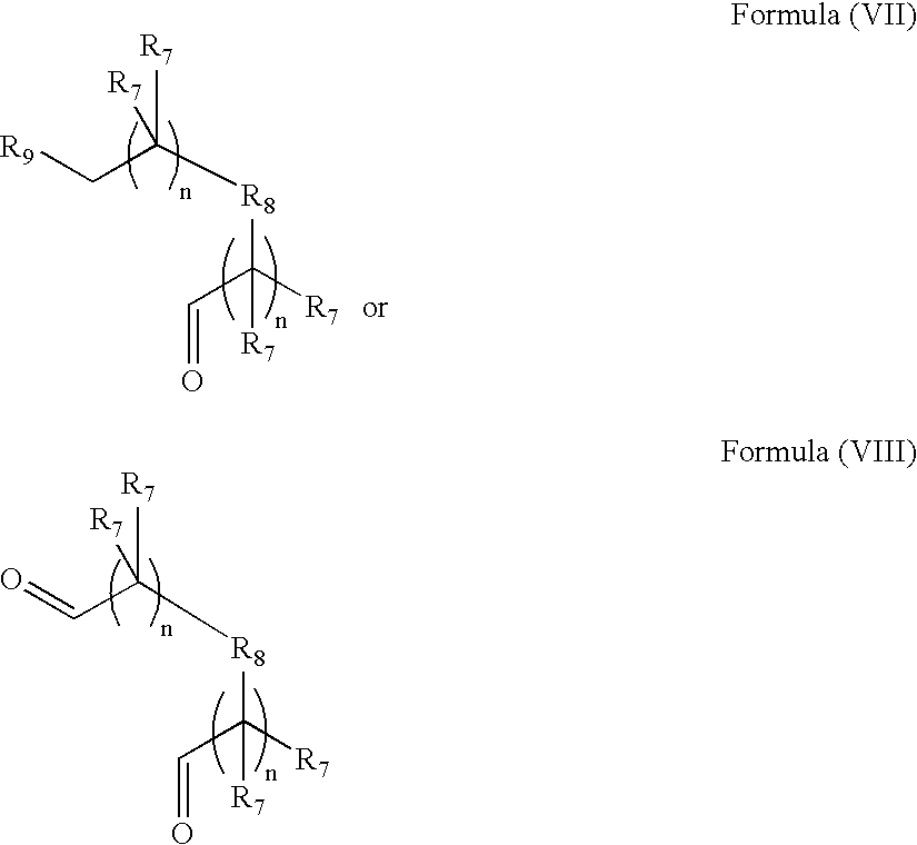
[R9]CC([R8]C(C=O)([R7])[R7])([R7])[R7].O=CC([R8]C(C=O)([R7])[R7])([R7])[R7]
